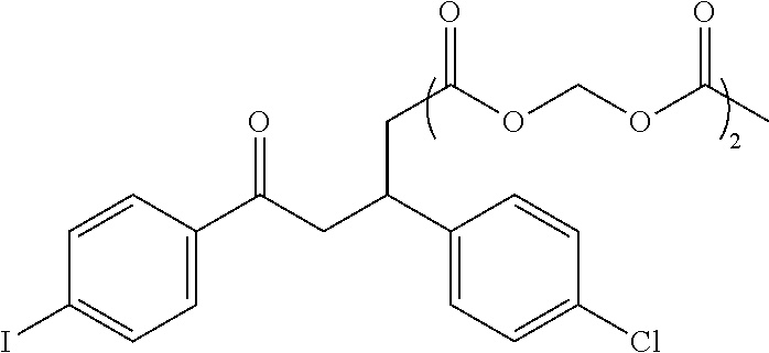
C1(C(CC(C2=CC=C(I)C=C2)=O)CC(OCOC(C)=O)=O)=CC=C(Cl)C=C1
